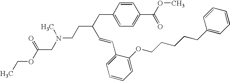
O=C(OCC)CN(CCC(C=CC1=CC=CC=C1OCCCCCC1=CC=CC=C1)CC1=CC=C(C(OC)=O)C=C1)C
